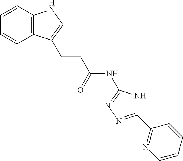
C12=C(C=CC=C1)NC=C2CCC(NC1=NN=C(C2=NC=CC=C2)N1)=O
